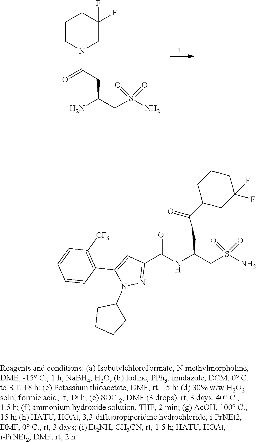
NC(CS(N)(=O)=O)CC(N1CC(F)(F)CCC1)=O.N(C(CS(N)(=O)=O)CC(C1CC(F)(F)CCC1)=O)C(C1=NN(C2CCCC2)C(C2=C([CF3])C=CC=C2)=C1)=O
